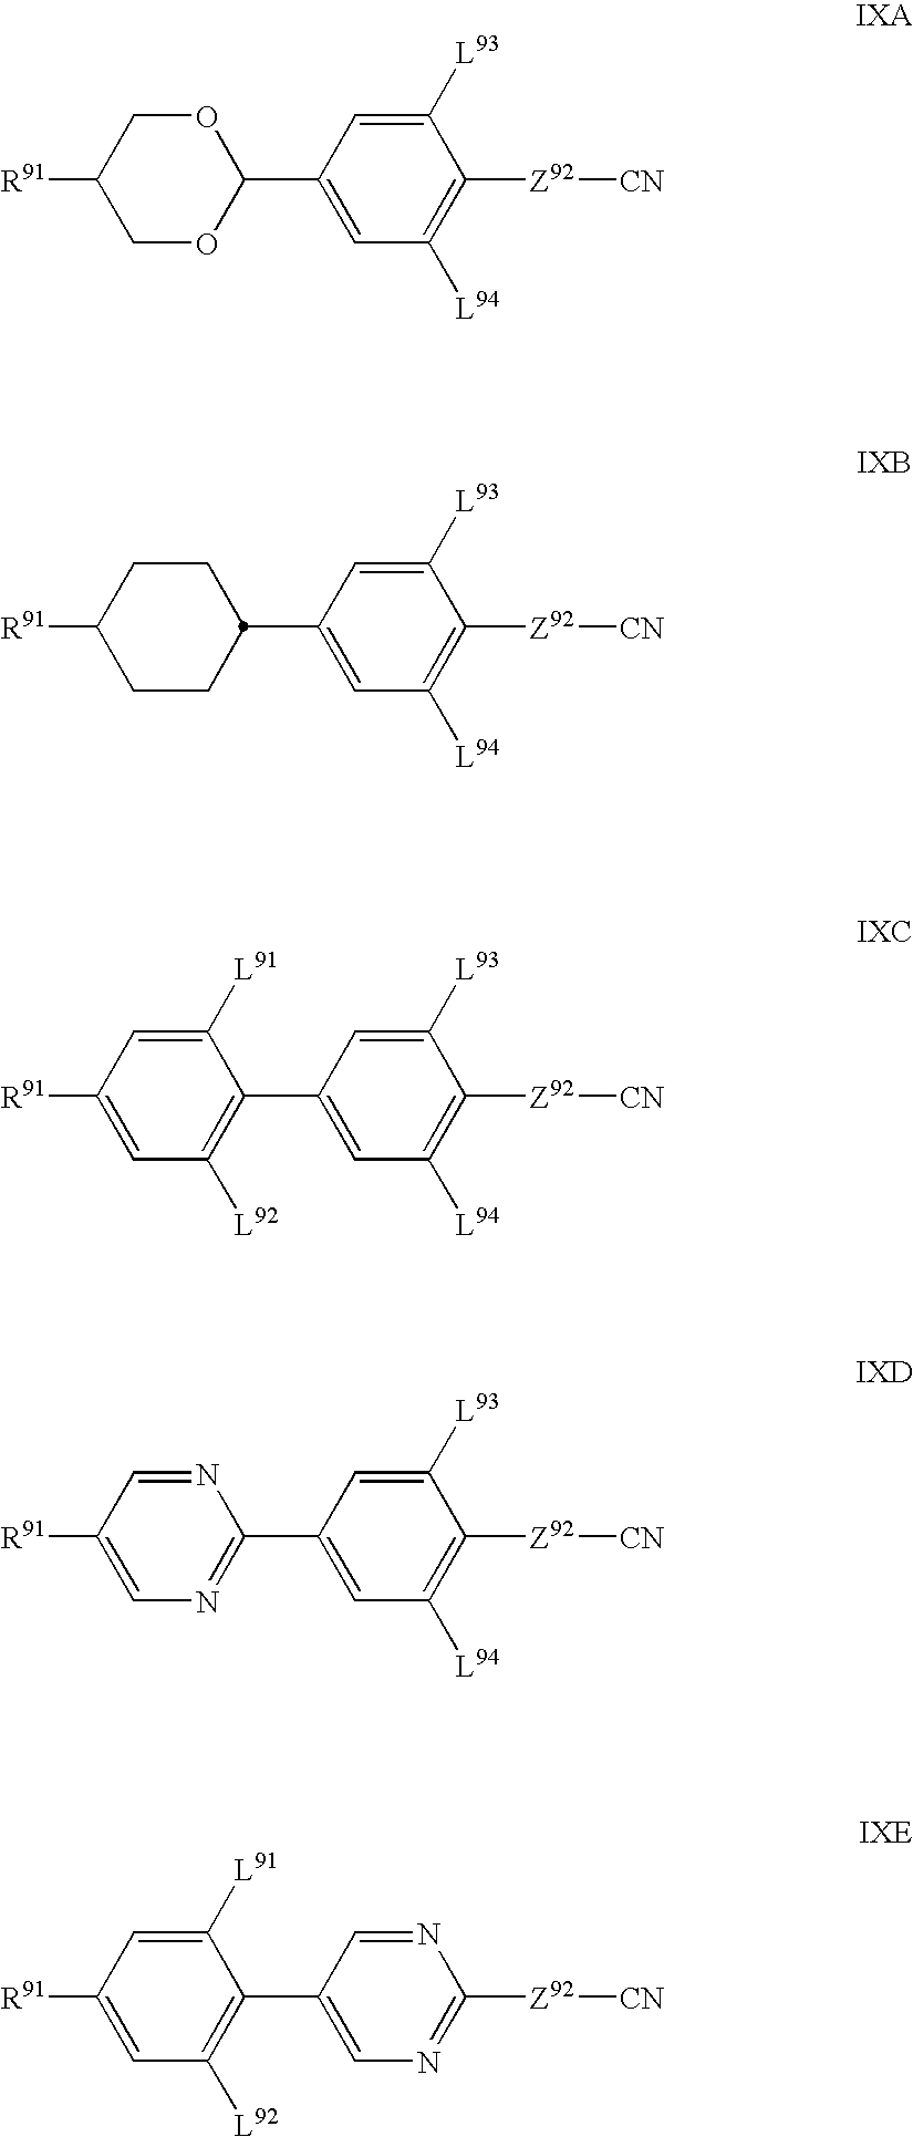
C1OC(C2=CC([L94])=C([Z92][CN])C([L93])=C2)OCC1[R91].C1CC(C2=CC([L94])=C([Z92][CN])C([L93])=C2)CCC1[R91].C1=C([R91])C=C([L91])C(C2=CC([L94])=C([Z92][CN])C([L93])=C2)=C1[L92].C1=C([R91])C=NC(C2=CC([L94])=C([Z92][CN])C([L93])=C2)=N1.C1=C([R91])C=C([L91])C(C2=CN=C([Z92][CN])N=C2)=C1[L92]
